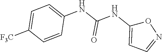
C1=C([F3C])C=CC(NC(NC2=CC=NO2)=O)=C1
